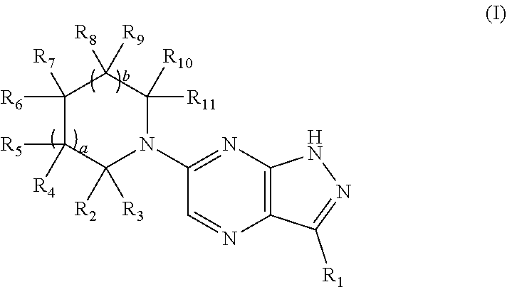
C1([R6])([R7])C([R5])([R4])C([R2])([R3])N(C2=NC3=C(N=C2)C([R1])=NN3)C([R11])([R10])C1([R8])[R9]
